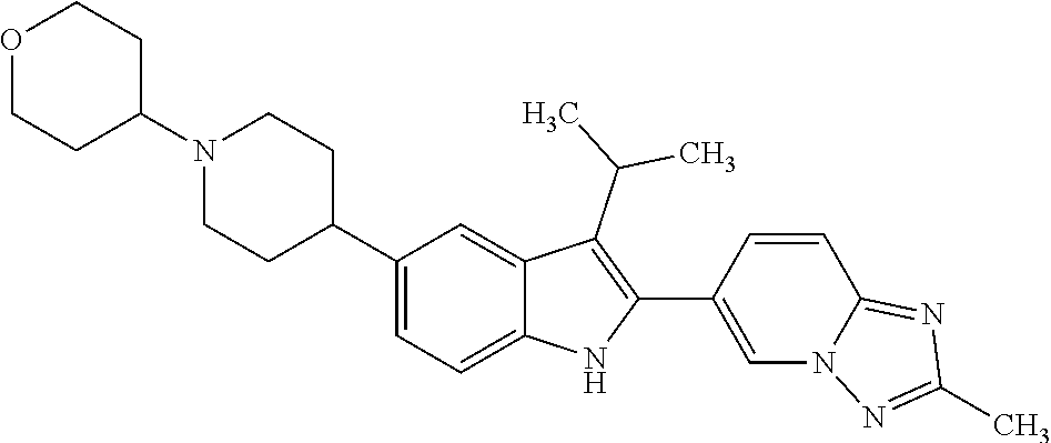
N1(C2CCOCC2)CCC(C2=CC=C3C(=C2)C(C(C)C)=C(C2=CN4C(=NC(C)=N4)C=C2)N3)CC1
